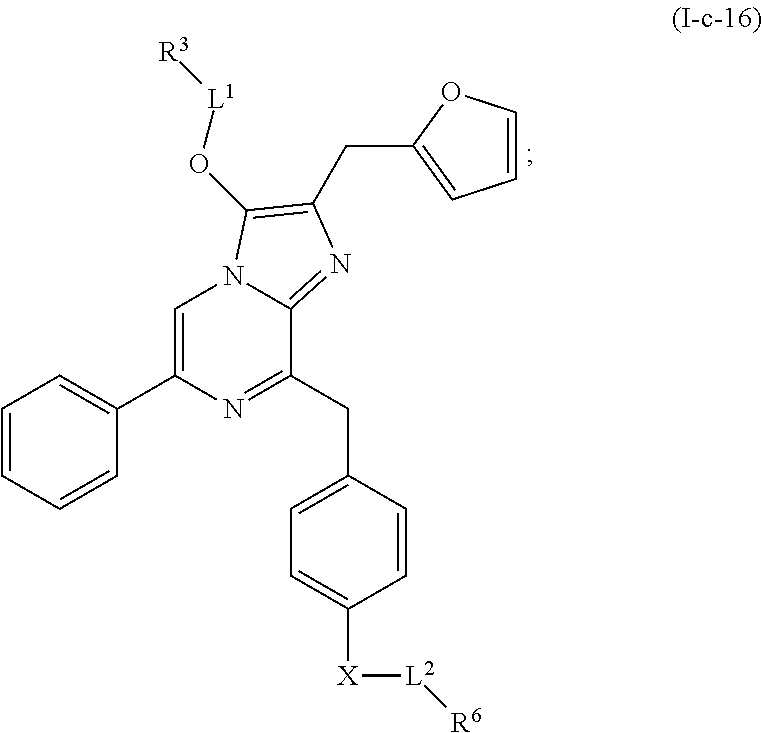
C1=C(C2=CC=CC=C2)N=C(CC2=CC=C([X][L2][R6])C=C2)C2=NC(CC3=CC=CO3)=C(O[L1][R3])N12
